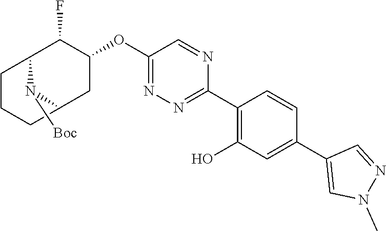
C1(C2=NN=C(OC3C(F)C4N([Boc])C(C3)CCC4)C=N2)=C(O)C=C(C2=CN(C)N=C2)C=C1
